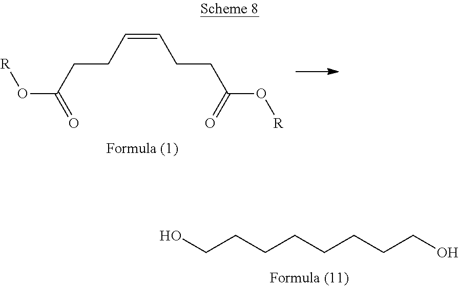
OCCCCCCCCO.O(C(CCC=CCCC(O[R])=O)=O)[R]
